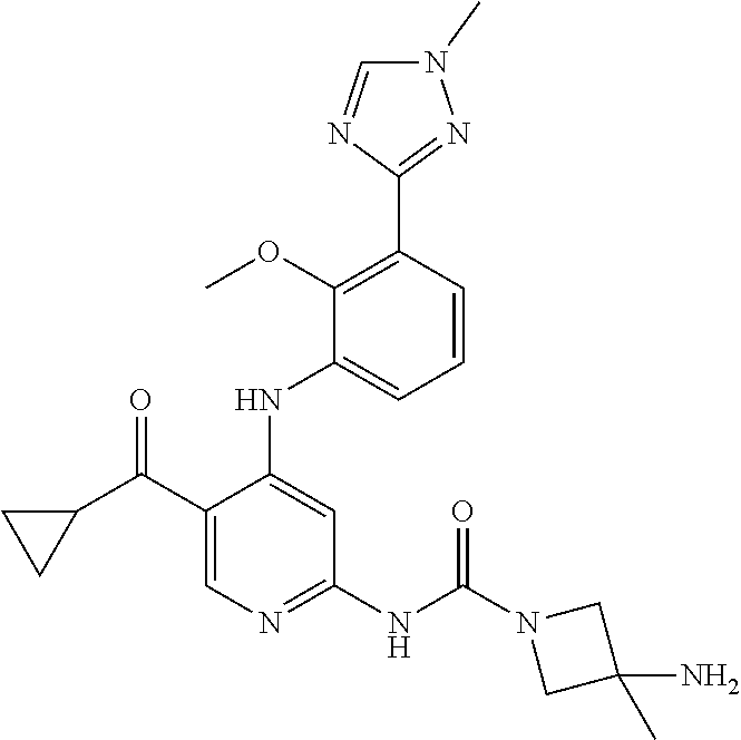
C1=CC(C2=NN(C)C=N2)=C(OC)C(NC2=CC(NC(=O)N3CC(N)(C)C3)=NC=C2C(C2CC2)=O)=C1
